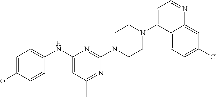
N(C1=CC(C)=NC(N2CCN(C3=CC=NC4=CC(Cl)=CC=C34)CC2)=N1)C1=CC=C(OC)C=C1
